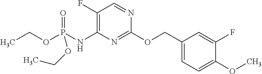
C1(COC2=NC(NP(OCC)(=O)OCC)=C(F)C=N2)=CC=C(OC)C(F)=C1
